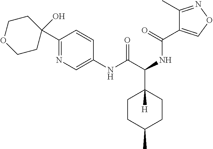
C(C1([H])CCC(C)CC1)(C(=O)NC1=CN=C(C2(O)CCOCC2)C=C1)NC(=O)C1=CON=C1C
